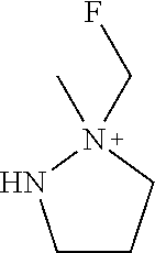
C1CNN(CF)(C)C1
